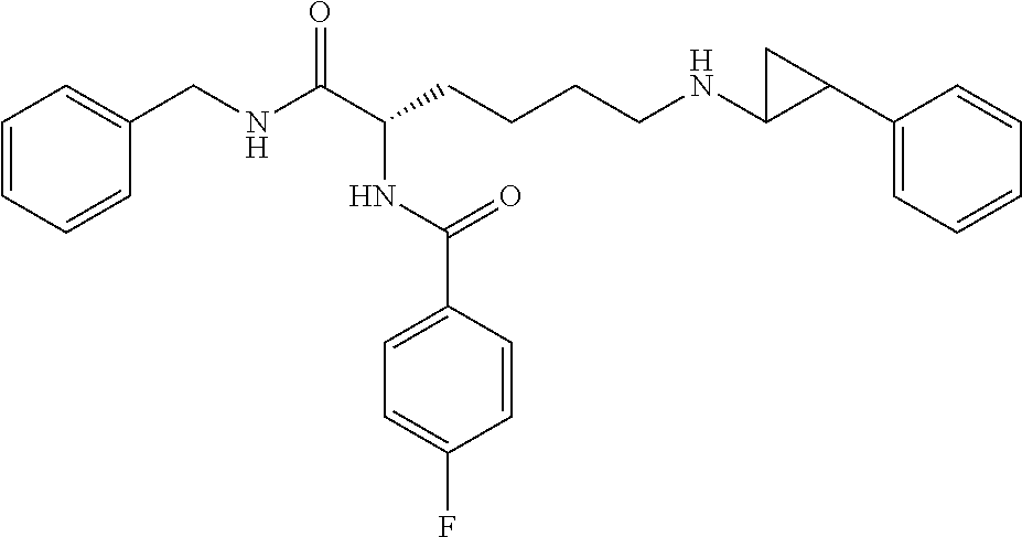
C1=CC=CC(CNC(C(CCCCNC2C(C3=CC=CC=C3)C2)NC(C2=CC=C(F)C=C2)=O)=O)=C1
